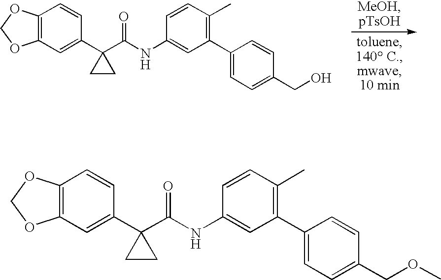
C12=C(C=C(C3(C(NC4=CC(C5=CC=C(COC)C=C5)=C(C)C=C4)=O)CC3)C=C1)OCO2.C12=C(C=C(C3(C(NC4=CC(C5=CC=C(CO)C=C5)=C(C)C=C4)=O)CC3)C=C1)OCO2
